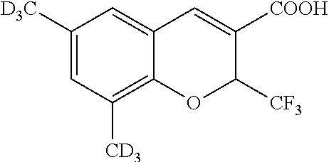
C1([D3C])=CC([CD3])=C2C(=C1)C=C([COOH])C([CF3])O2
